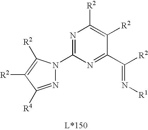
N1=C(N2N=C([R4])C([R2])=C2[R2])N=C(C([R2])=N[R1])C([R2])=C1[R2]
